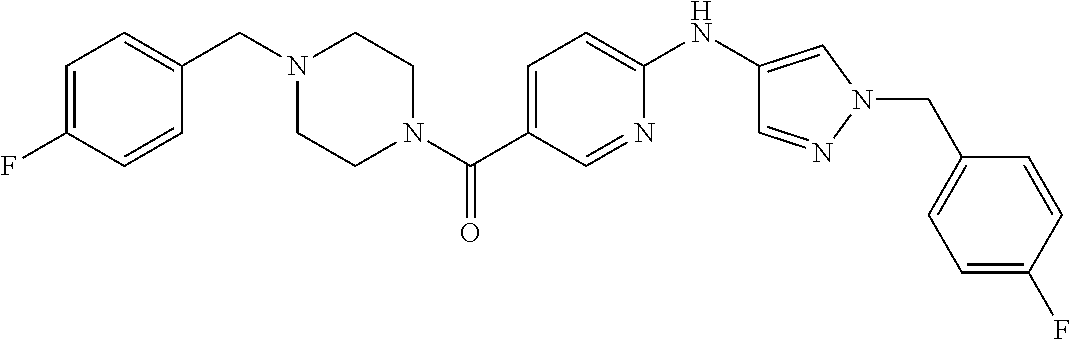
C1(F)=CC=C(CN2CCN(C(C3=CC=C(NC4=CN(CC5=CC=C(F)C=C5)N=C4)N=C3)=O)CC2)C=C1
